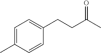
C1=C(C)C=CC(CCC(C)=O)=C1
